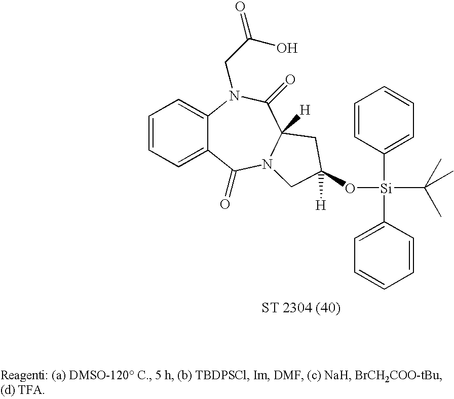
C1=CC=C2C(=C1)N(CC(=O)O)C(=O)C1([H])N(C2=O)CC([H])(O[Si](C2=CC=CC=C2)(C2=CC=CC=C2)C(C)(C)C)C1
